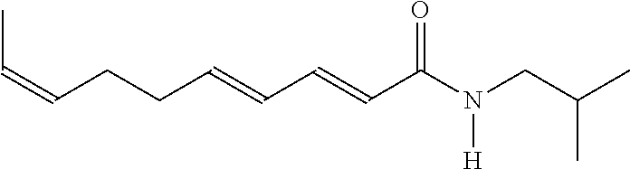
CC=CCCC=CC=CC(N(CC(C)C)[H])=O
